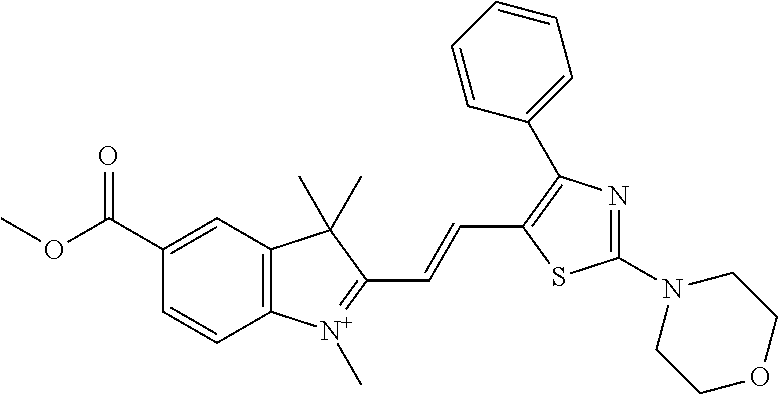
C12=C(C=C(C(OC)=O)C=C1)C(C)(C)C(C=CC1=C(C3=CC=CC=C3)N=C(N3CCOCC3)S1)=[N+]2C
